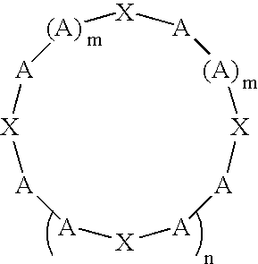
[A]1[X][(A)][A][X][(A)][A][X][A][A][X][A]1
